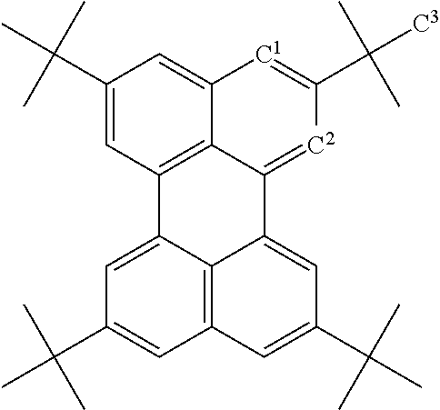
C1(C(C)(C)C)=CC2=C3C(=C1)[C1]=C(C([C3])(C)C)[C2]=C3C1=CC(C(C)(C)C)=CC3=C1C2=CC(C(C)(C)C)=C3
